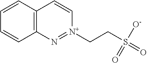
C12=C(C=CC=C1)C=C[N+](CCS(=O)([O-])=O)=N2
